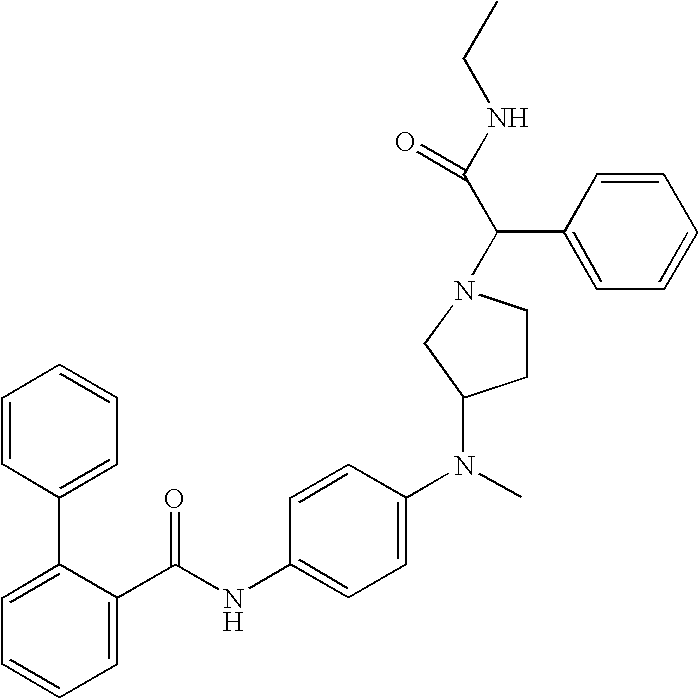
C1=C(C(NC2=CC=C(N(C3CCN(C(C(NCC)=O)C4=CC=CC=C4)C3)C)C=C2)=O)C(C2=CC=CC=C2)=CC=C1
